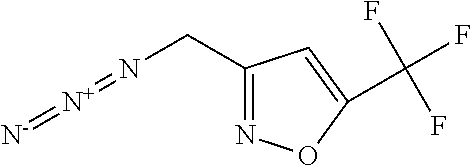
[N-]=[N+]=NCC1=NOC(C(F)(F)F)=C1
